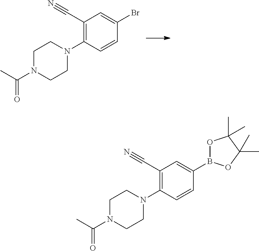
C1(C#N)=C(N2CCN(C(C)=O)CC2)C=CC(Br)=C1.C1(C#N)=C(N2CCN(C(C)=O)CC2)C=CC(B2OC(C)(C)C(C)(C)O2)=C1
